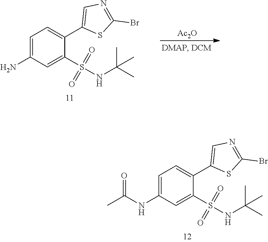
C1=C(N)C=C(S(NC(C)(C)C)(=O)=O)C(C2=CN=C(Br)S2)=C1.[Ac2O].C1=C(NC(C)=O)C=C(S(NC(C)(C)C)(=O)=O)C(C2=CN=C(Br)S2)=C1
